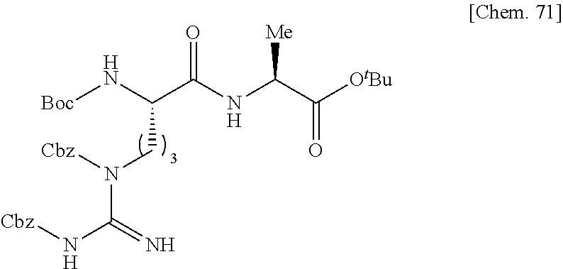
[Boc]NC(C(NC(C([OtBu])=O)[Me])=O)CN([Cbz])C(=N)N[Cbz]
